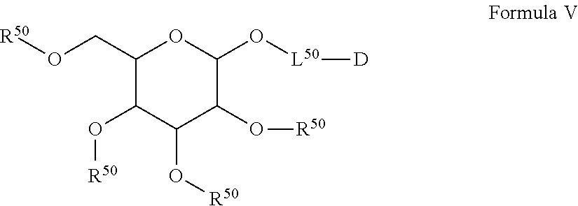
C1(CO[R50])C(O[R50])C(O[R50])C(O[R50])C(O[L50][D])O1
